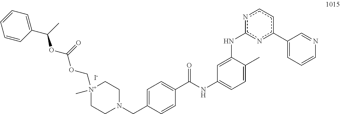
[I-].[N+]1(COC(OC(C2=CC=CC=C2)C)=O)(C)CCN(CC2=CC=C(C(NC3=CC=C(C)C(Nc4nc(C5=CC=CN=C5)ccn4)=C3)=O)C=C2)CC1
